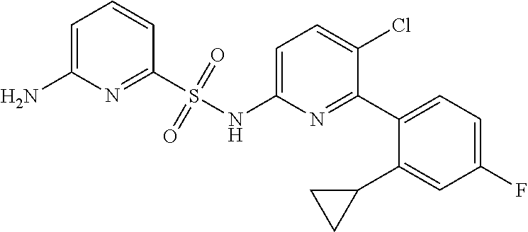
C1=C(NS(C2=NC(N)=CC=C2)(=O)=O)N=C(C2=CC=C(F)C=C2C2CC2)C(Cl)=C1
